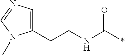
C1(CCNC(*)=O)=CN=CN1C
